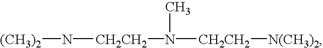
[(CH3)2]N[CH2CH2]N([CH2CH2][N(CH3)2])C
